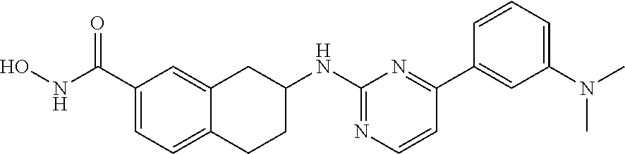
C1(C(NO)=O)=CC=C2C(=C1)CC(NC1=NC=CC(C3=CC(N(C)C)=CC=C3)=N1)CC2
